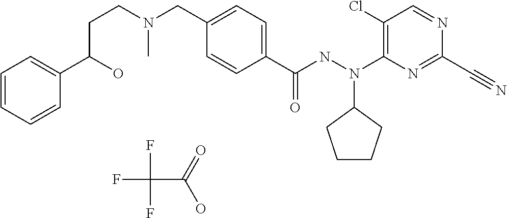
C1=CC(C(NN(C2=C(Cl)C=NC(C#N)=N2)C2CCCC2)=O)=CC=C1CN(CCC(C1=CC=CC=C1)O)C.FC(F)(F)C(=O)O
